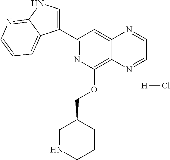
C1(C2=CNC3=NC=CC=C23)=NC(OCC2CNCCC2)=C2C(=C1)N=CC=N2.[H]Cl
